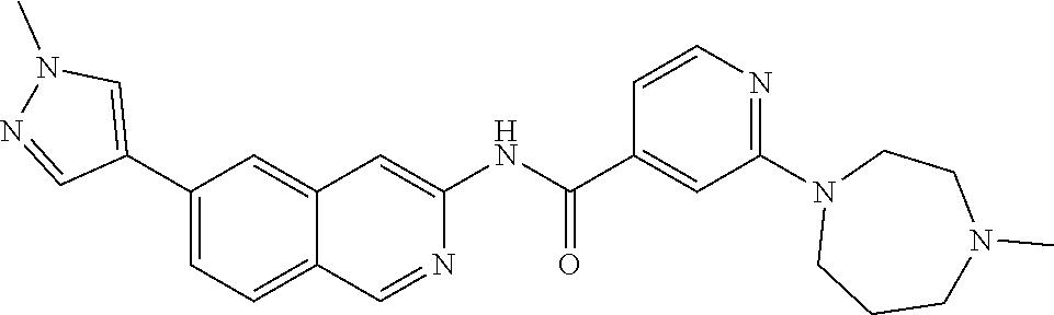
C1(C2=CN(C)N=C2)=CC=C2C(=C1)C=C(NC(C1=CC(N3CCCN(C)CC3)=NC=C1)=O)N=C2
